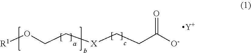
[R1]OCC[X]CCC([O-])=O.[Y]
